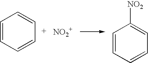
C1=CC=CC=C1.C1=CC=CC=C1[NO2]
